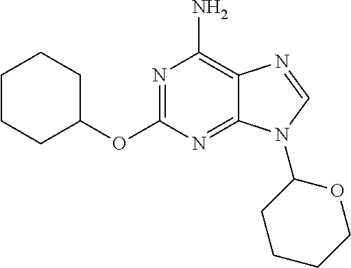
N1=C(OC2CCCCC2)N=C2C(=C1N)N=CN2C1OCCCC1
